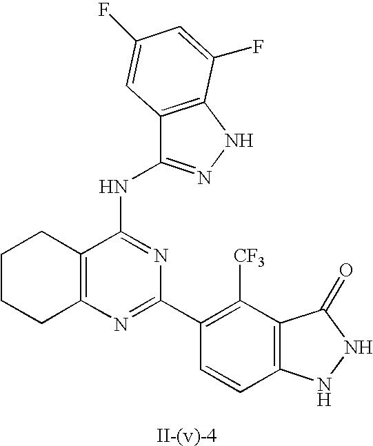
C12=C(N=C(C3=C([CF3])C4=C(C=C3)NNC4=O)N=C1NC1=NNC3=C1C=C(F)C=C3F)CCCC2
